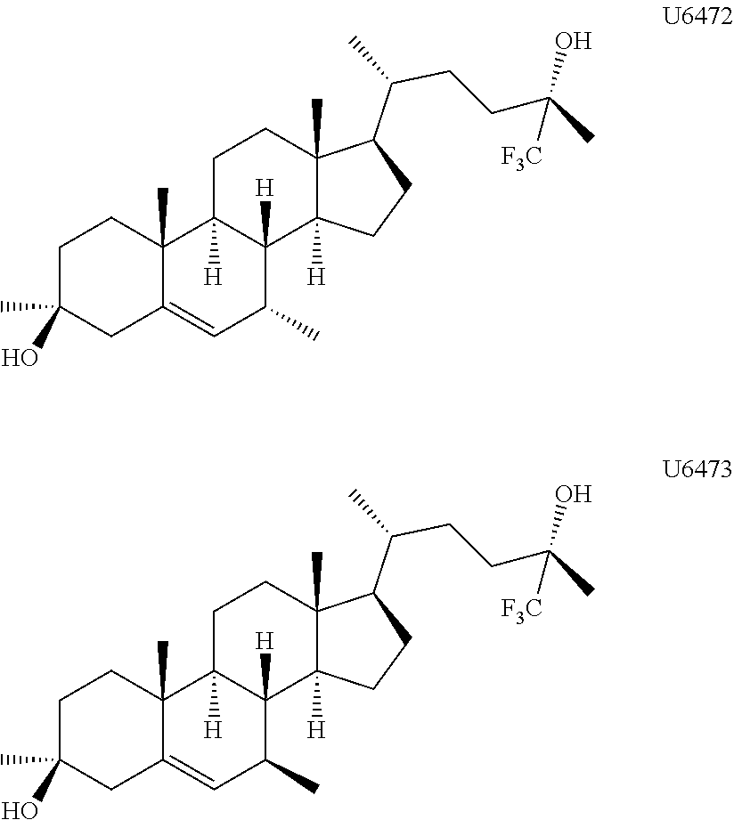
C1C(O)(C)CC2=CC(C)C3([H])C([H])(C2(C)C1)CCC1(C)C3([H])CCC1C(C)CCC(C)(O)[F3C].C1C(O)(C)CC2=CC(C)C3([H])C([H])(C2(C)C1)CCC1(C)C3([H])CCC1C(C)CCC(C)(O)[F3C]
